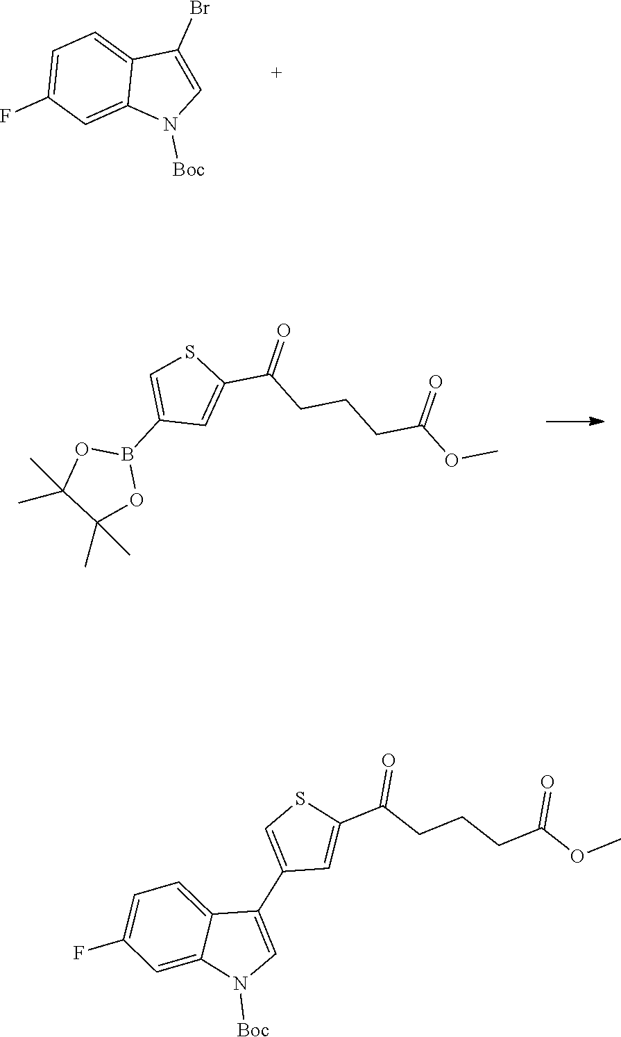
C1=C2C(Br)=CN([Boc])C2=CC(F)=C1.C1=C(B2OC(C)(C)C(C)(C)O2)C=C(C(=O)CCCC(OC)=O)S1.C1=C2C(C3=CSC(C(=O)CCCC(=O)OC)=C3)=CN([Boc])C2=CC(F)=C1
